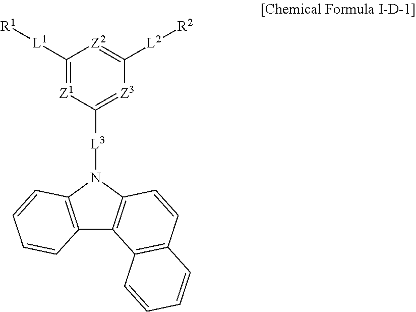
C1([L1][R1])=[Z1]C([L3]N2C3=C(C4=C2C=CC2=C4C=CC=C2)C=CC=C3)=[Z3]C([L2][R2])=[Z2]1
